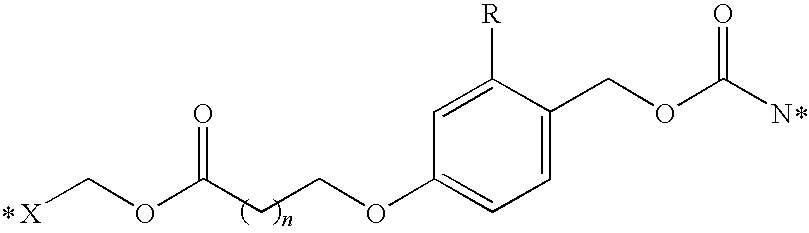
[X]COC(CCOC1=CC=C(COC(N)=O)C([R])=C1)=O
